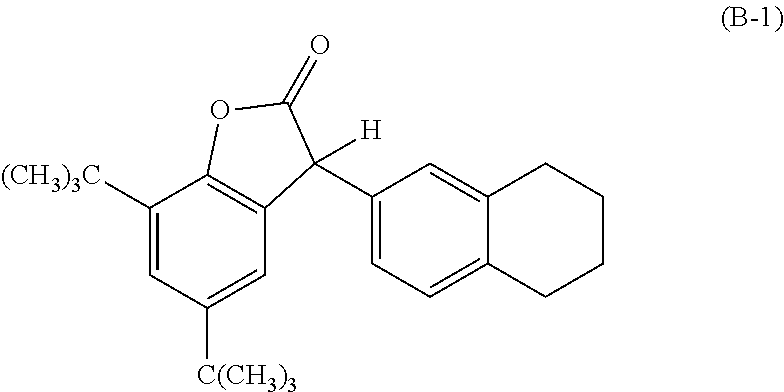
C1([(CH3)3C])=CC([C(CH3)3])=CC2=C1OC(=O)C2(C1=CC=C2C(=C1)CCCC2)[H]
